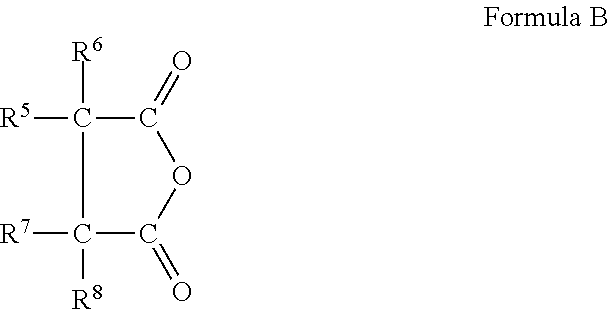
[R5]C1([R6])C(=O)OC(=O)C1([R7])[R8]
